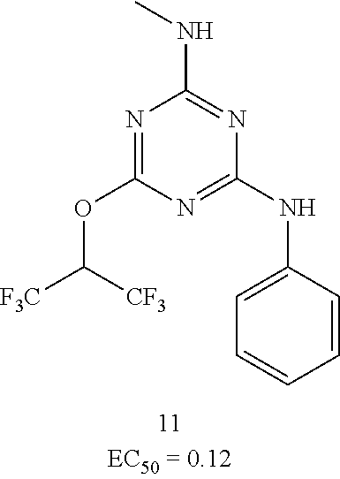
N1=C(NC2=CC=CC=C2)N=C(NC)N=C1OC([F3C])[CF3]
